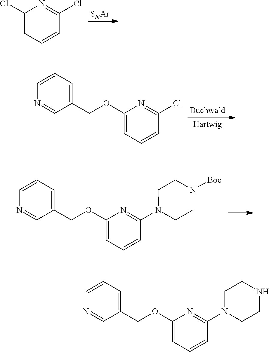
[SNAr].C1(Cl)=CC=CC(Cl)=N1.C1(OCC2=CC=CN=C2)=CC=CC(Cl)=N1.C1(OCC2=CC=CN=C2)=CC=CC(N2CCN([Boc])CC2)=N1.C1(OCC2=CC=CN=C2)=CC=CC(N2CCNCC2)=N1
